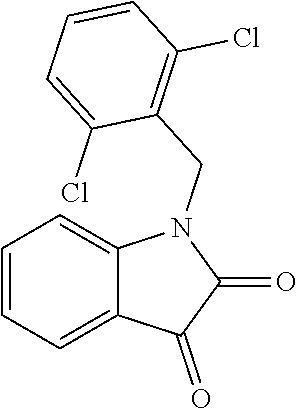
C1=CC=C2C(=C1)N(CC1=C(Cl)C=CC=C1Cl)C(=O)C2=O
